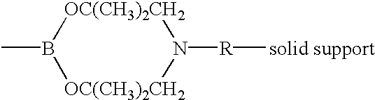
CB1[OC(CH3)2CH2]N([R][solid support])[OC(CH3)2CH2]1
